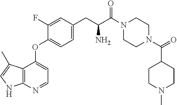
C1CN(C(C2CCN(C)CC2)=O)CCN1C(C(CC1=CC=C(OC2=CC=NC3=C2C(C)=CN3)C(F)=C1)N)=O
